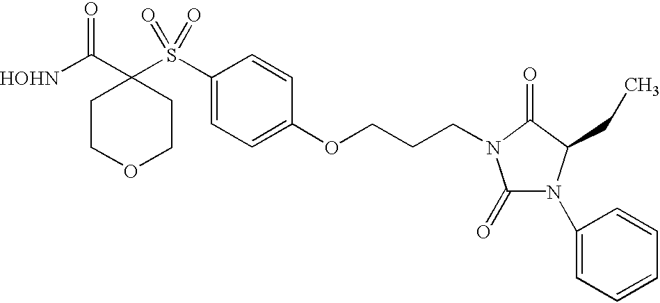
[HOHN]C(C1(S(C2=CC=C(OCCCN3C(=O)N(C4=CC=CC=C4)C(CC)C3=O)C=C2)(=O)=O)CCOCC1)=O
